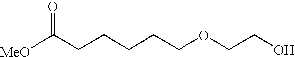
C(CCCCCOCCO)(=O)[MeO]
